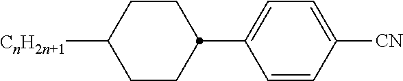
[CN]C1=CC=C(C2CCC([CnH2n+1])CC2)C=C1
